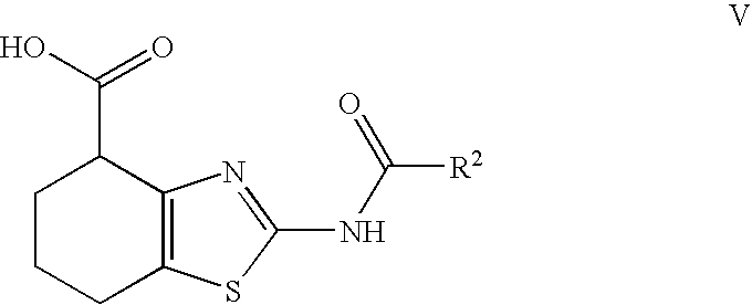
C1CCC2=C(C1C(=O)O)N=C(NC([R2])=O)S2
